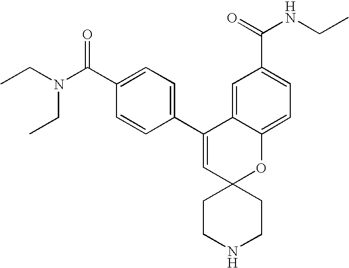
CCN(C(C1=CC=C(C2=CC3(OC4=CC=C(C(NCC)=O)C=C24)CCNCC3)C=C1)=O)CC
